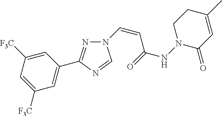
N1=C(C2=CC([F3C])=CC([F3C])=C2)N=CN1C=CC(=O)NN1CCC(C)=CC1=O
